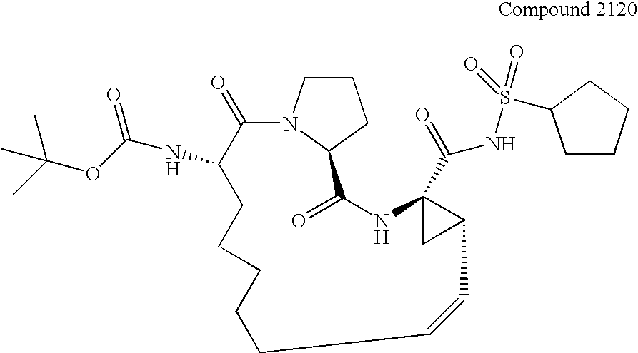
N12C(=O)C(NC(OC(C)(C)C)=O)CCCCCC=CC3C(C(NS(=O)(=O)C4CCCC4)=O)(C3)NC(=O)C1CCC2
